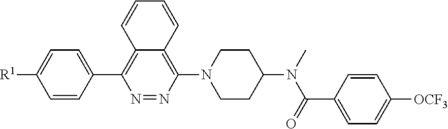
C1=CC(C2=C3C(=C(N4CCC(N(C)C(C5=CC=C([OCF3])C=C5)=O)CC4)N=N2)C=CC=C3)=CC=C1[R1]
